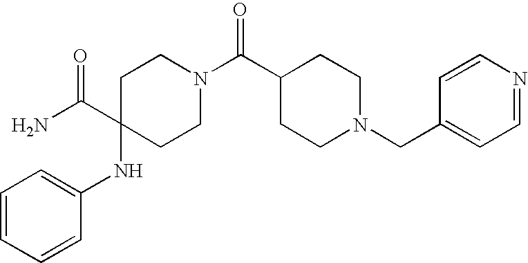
C1(C(N)=O)(NC2=CC=CC=C2)CCN(C(C2CCN(CC3=CC=NC=C3)CC2)=O)CC1
